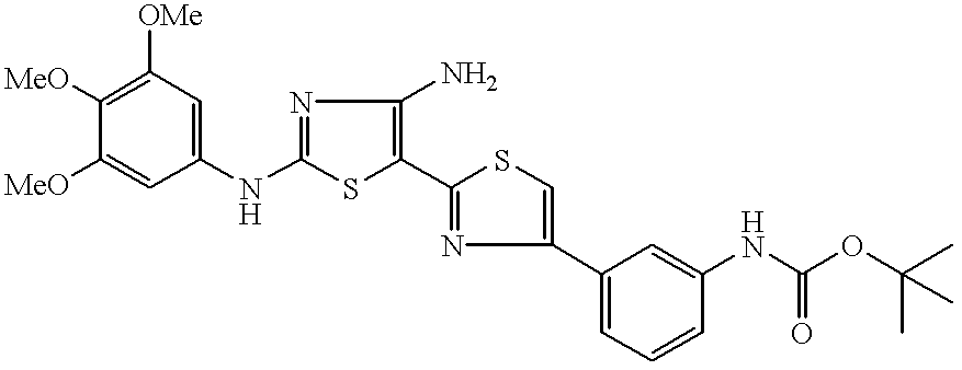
[MeO]C1=C([OMe])C=C(NC2=NC(N)=C(C3=NC(C4=CC=CC(NC(=O)OC(C)(C)C)=C4)=CS3)S2)C=C1[MeO]
